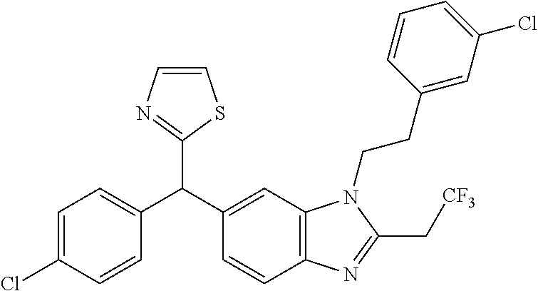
C1=C(Cl)C=CC(C(C2=CC3=C(C=C2)N=C(C[CF3])N3CCC2=CC(Cl)=CC=C2)C2=NC=CS2)=C1
